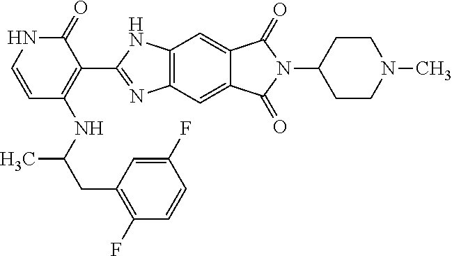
C1(=O)NC=CC(NC(CC2=C(F)C=CC(F)=C2)C)=C1C1=NC2=C(N1)C=C1C(=C2)C(=O)N(C2CCN(C)CC2)C1=O
